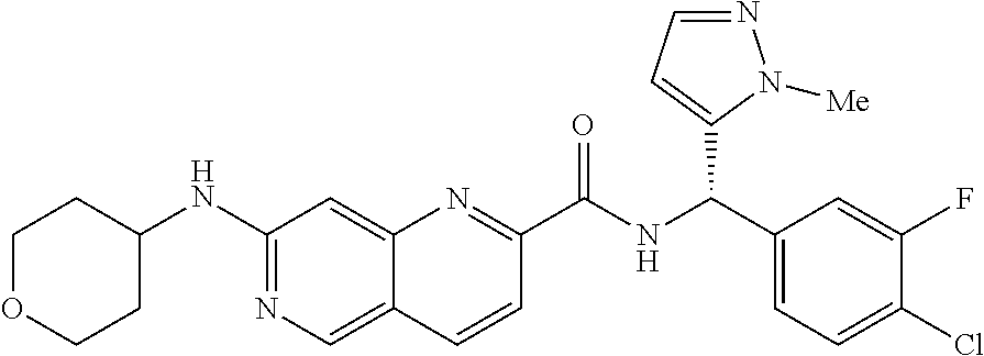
C1OCCC(NC2=NC=C3C(=C2)N=C(C(NC(C2=CC=C(Cl)C(F)=C2)C2=CC=NN2[Me])=O)C=C3)C1
